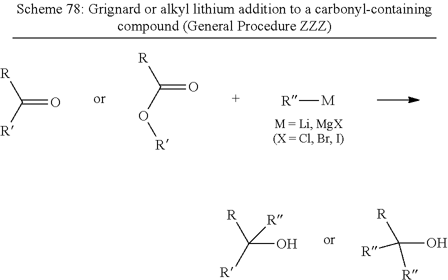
[R][M].[R]C([R])=O.[R]C(O[R])=O.[R]C([R])(O)[R].[R]C([R])(O)[R]
